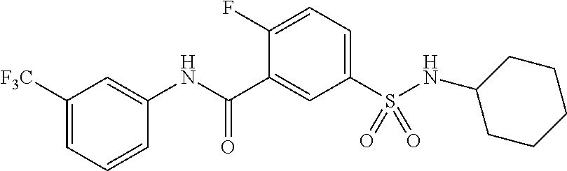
C1([F3C])=CC=CC(NC(C2=CC(S(NC3CCCCC3)(=O)=O)=CC=C2F)=O)=C1
